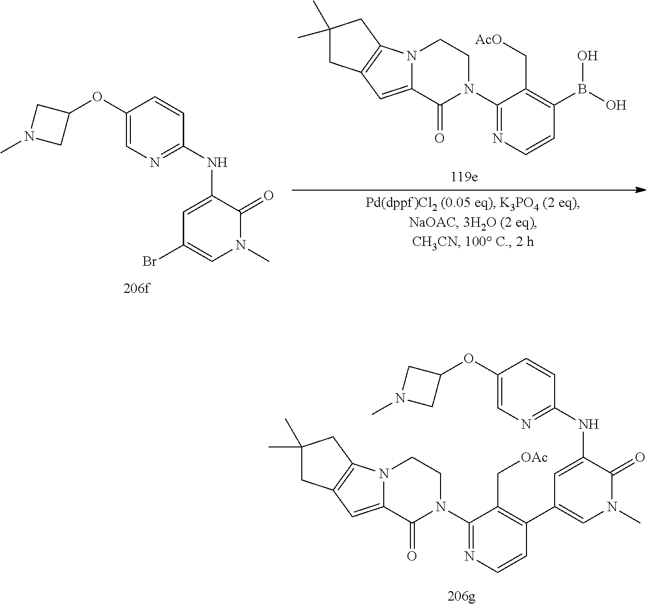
C1(OC2CN(C)C2)=CN=C(NC2=CC(Br)=CN(C)C2=O)C=C1.C1(N2CCN3C(=CC4=C3CC(C)(C)C4)C2=O)=NC=CC(B(O)O)=C1C[AcO].C1(N2CCN3C(=CC4=C3CC(C)(C)C4)C2=O)=NC=CC(C2=CN(C)C(=O)C(NC3=NC=C(OC4CN(C)C4)C=C3)=C2)=C1C[OAc]
